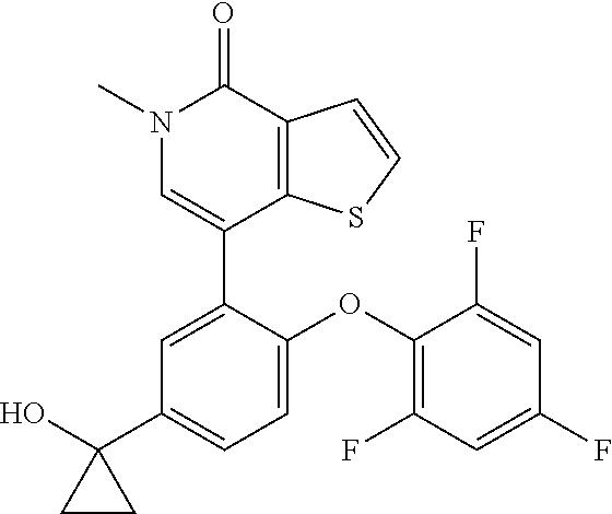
C1=CSC2=C1C(=O)N(C)C=C2C1=CC(C2(O)CC2)=CC=C1OC1=C(F)C=C(F)C=C1F
